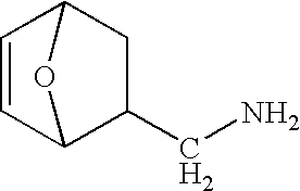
C1C2OC(C1CN)C=C2
